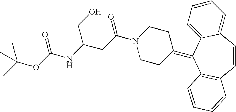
C12=C(C=CC3=CC=CC=C3C1=C1CCN(C(CC(NC(OC(C)(C)C)=O)CO)=O)CC1)C=CC=C2
